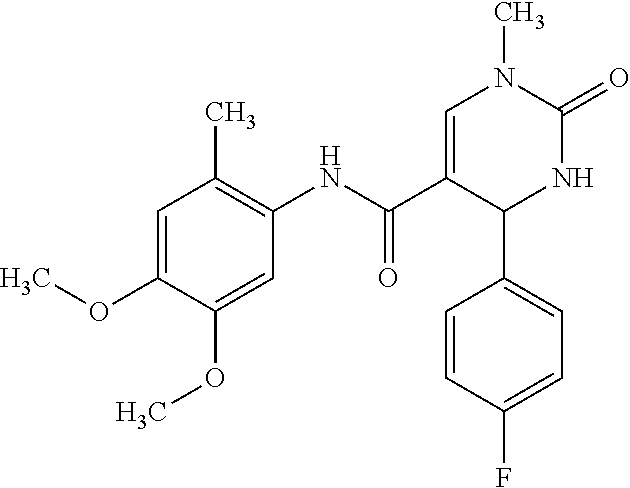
C1(OC)=CC(C)=C(NC(C2=CN(C)C(=O)NC2C2=CC=C(F)C=C2)=O)C=C1OC
